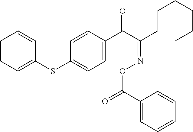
C1=CC=C(SC2=CC=C(C(C(=NOC(=O)C3=CC=CC=C3)CCCCCC)=O)C=C2)C=C1
